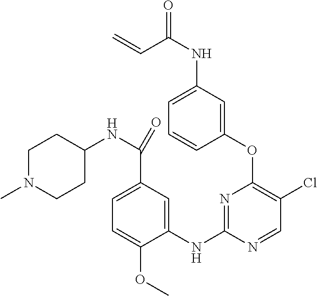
C1(OC2=C(Cl)C=NC(NC3=CC(C(NC4CCN(C)CC4)=O)=CC=C3OC)=N2)=CC(NC(=O)C=C)=CC=C1
